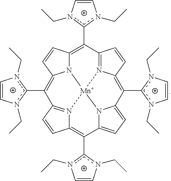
c1(C2=C3N4C(=C(c5n(CC)C=Cn5CC)C5=N6C(=C(c7n(CC)C=Cn7CC)C7=CC=C8C(c9n(CC)C=Cn9CC)=C9N(=C2C=C9)[Mn]46N78)C=C5)C=C3)n(CC)C=Cn1CC
